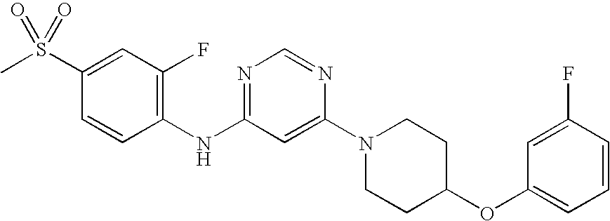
C1(S(C)(=O)=O)=CC(F)=C(NC2=NC=NC(N3CCC(OC4=CC=CC(F)=C4)CC3)=C2)C=C1
